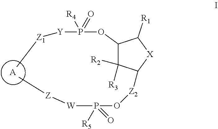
[A].C1(OP([Y][Z1]C)([R4])=O)C([R2])([R3])C([Z2]OP([W][Z]C)([R5])=O)[X]C1[R1]
